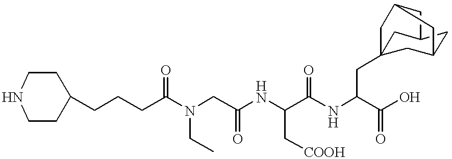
C1(CCCC(N(CC(NC(C(NC(CC23CC4CC(C2)CC(C3)C4)C(O)=O)=O)C[COOH])=O)CC)=O)CCNCC1
